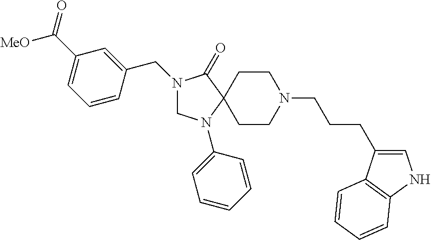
N1(CC2=CC(C(=O)[MeO])=CC=C2)CN(C2=CC=CC=C2)C2(C1=O)CCN(CCCC1=CNC3=C1C=CC=C3)CC2
